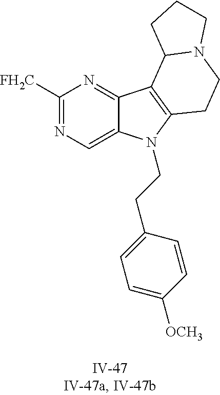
C1([FH2C])=NC=C2C(=N1)C1=C(N2CCC2=CC=C([OCH3])C=C2)CCN2C1CCC2
